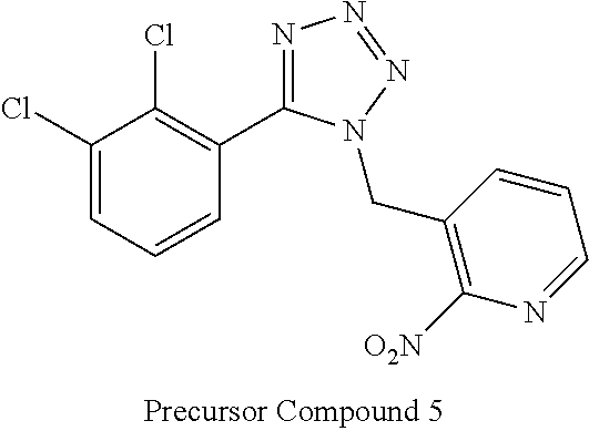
C1(Cl)=CC=CC(C2=NN=NN2CC2=C([O2N])N=CC=C2)=C1Cl
